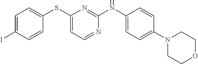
C1=C(I)C=CC(SC2=CC=NC(NC3=CC=C(N4CCOCC4)C=C3)=N2)=C1
